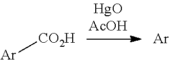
[Ar][CO2H].[Ar]
